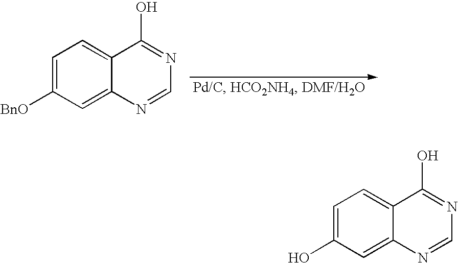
C1=C([BnO])C=C2C(=C1)C(O)=NC=N2.C1=C(O)C=C2C(=C1)C(O)=NC=N2
